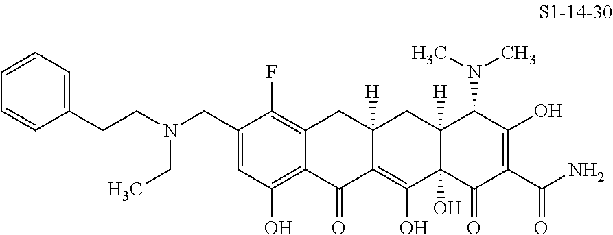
C(C1=CC(O)=C2C(=C1F)CC1([H])C(=C(O)C3(O)C([H])(C1)C(N(C)C)C(O)=C(C(=O)N)C3=O)C2=O)N(CCC1=CC=CC=C1)CC
